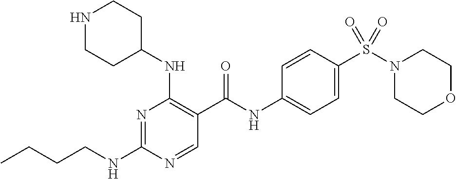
C(NC1=NC(NC2CCNCC2)=C(C(NC2=CC=C(S(N3CCOCC3)(=O)=O)C=C2)=O)C=N1)CCC
